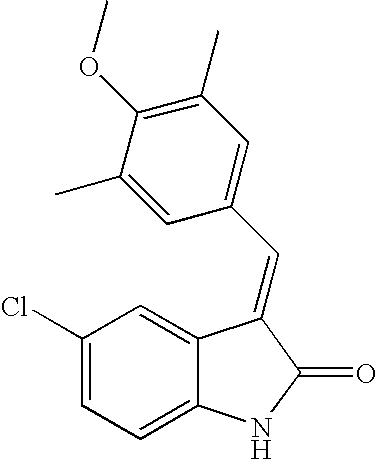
C1(Cl)=CC=C2C(=C1)C(=CC1=CC(C)=C(OC)C(C)=C1)C(=O)N2
